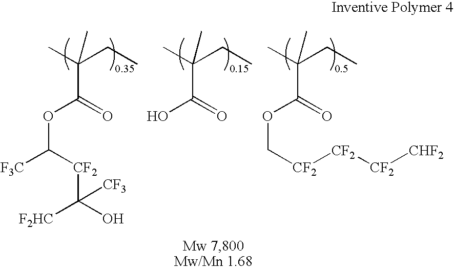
CC(CC)(C)C(=O)OC([F3C])[CF2]C(O)([F2HC])[CF3].CC(CC)(C)C(=O)OC[CF2][CF2][CF2][CHF2].CC(CC)(C)C(=O)O
